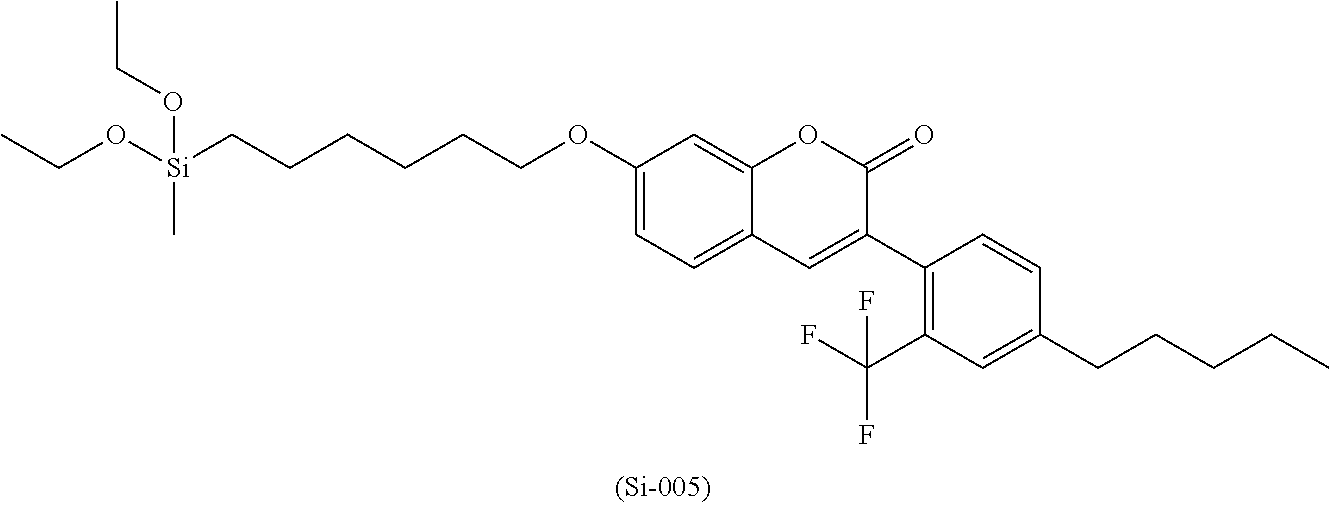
C1=C(OCCCCCC[Si](OCC)(OCC)C)C=C2C(=C1)C=C(C1=C(C(F)(F)F)C=C(CCCCC)C=C1)C(=O)O2
